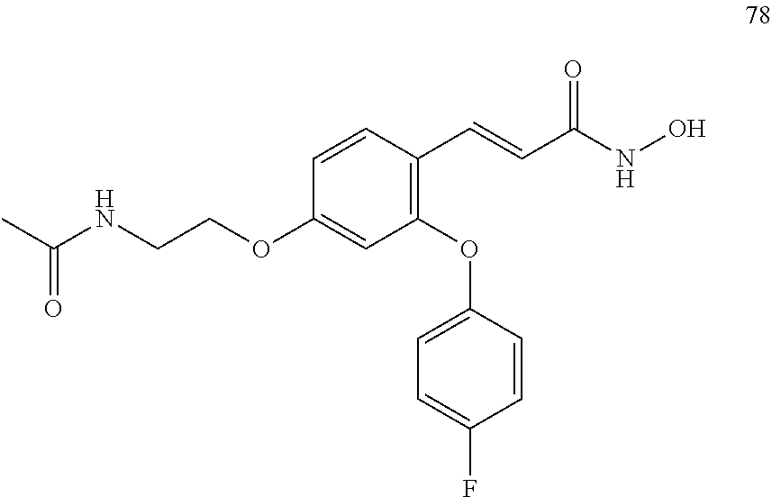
C1=CC(C=CC(NO)=O)=C(OC2=CC=C(F)C=C2)C=C1OCCNC(C)=O
